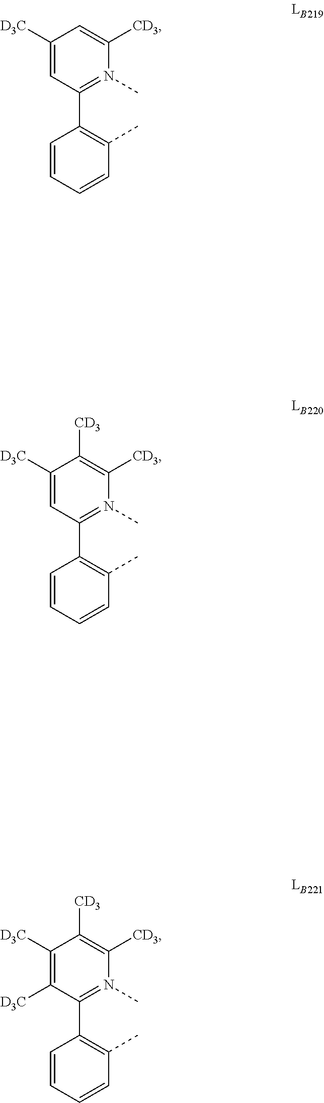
C1=CC=CC(C)=C1C1=N(C)C([CD3])=CC([D3C])=C1.C1=CC=CC(C)=C1C1=N(C)C([CD3])=C([CD3])C([D3C])=C1.C1=CC=CC(C)=C1C1=N(C)C([CD3])=C([CD3])C([D3C])=C1[D3C]
